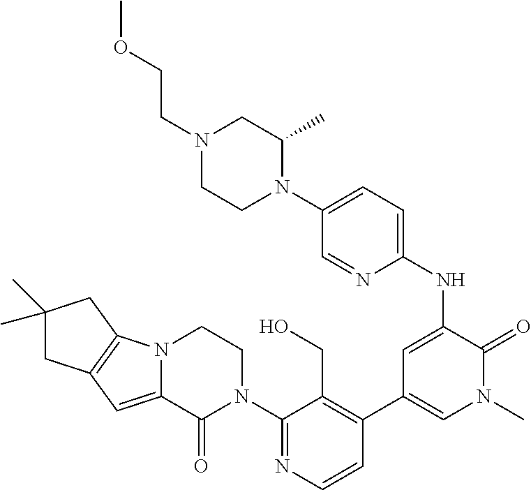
C12=C(N3C(=C1)C(=O)N(C1=NC=CC(C4=CN(C)C(=O)C(NC5=CC=C(N6C(C)CN(CCOC)CC6)C=N5)=C4)=C1CO)CC3)CC(C)(C)C2
